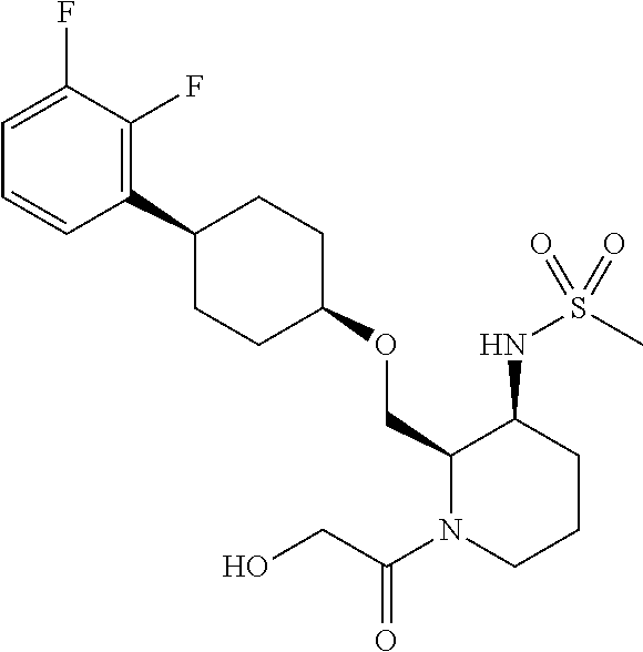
C1(C2CCC(OCC3N(C(CO)=O)CCCC3NS(C)(=O)=O)CC2)=C(F)C(F)=CC=C1
